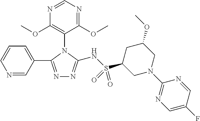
N1=CC(C2=NN=C(NS(C3CN(C4=NC=C(F)C=N4)CC(OC)C3)(=O)=O)N2C2=C(OC)N=CN=C2OC)=CC=C1
